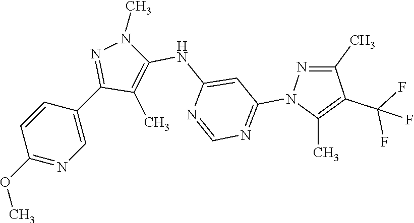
C1=CC(OC)=NC=C1C1=NN(C)C(NC2=CC(N3N=C(C)C(C(F)(F)F)=C3C)=NC=N2)=C1C
